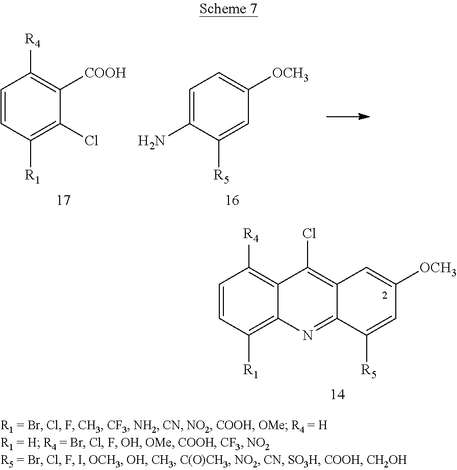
C1=C(N)C([R5])=CC([OCH3])=C1.C1=CC([R1])=C(Cl)C([COOH])=C1[R4].C1=CC([R1])=C2C(=C1[R4])C(Cl)=C1C(=N2)C([R5])=CC([OCH3])=C1
